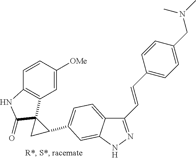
C1C(C2=CC=C3C(C=CC4=CC=C(CN(C)C)C=C4)=NNC3=C2)C12C1=C(C=CC([OMe])=C1)NC2=O
